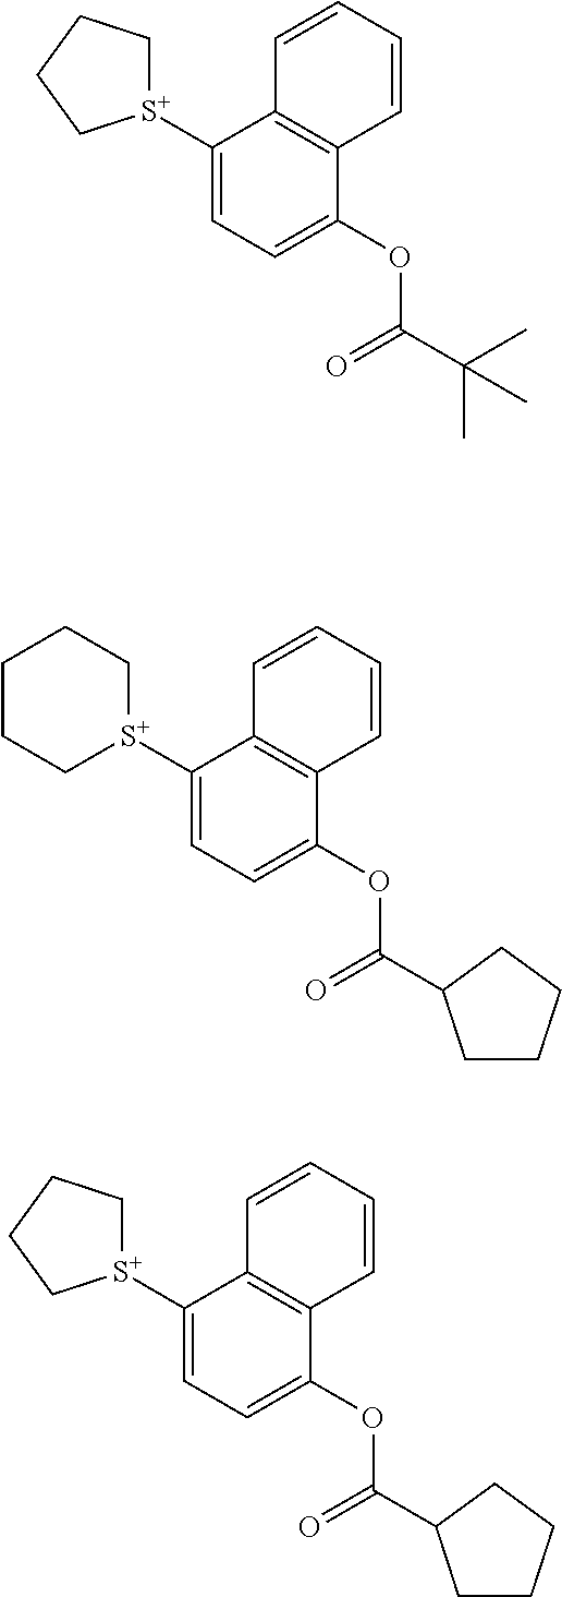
[S+]1(C2=CC=C(OC(C(C)(C)C)=O)C3=C2C=CC=C3)CCCC1.[S+]1(C2=CC=C(OC(=O)C3CCCC3)C3=C2C=CC=C3)CCCCC1.[S+]1(C2=CC=C(OC(=O)C3CCCC3)C3=C2C=CC=C3)CCCC1
